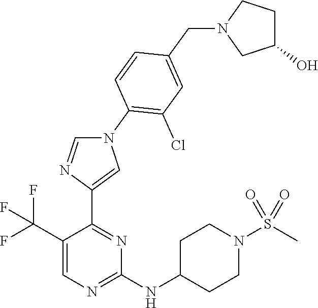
C1(C(F)(F)F)=CN=C(NC2CCN(S(C)(=O)=O)CC2)N=C1C1=CN(C2=C(Cl)C=C(CN3CC(O)CC3)C=C2)C=N1
